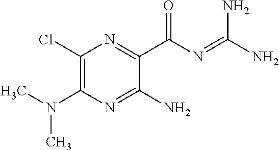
C1(Cl)=C(N(C)C)N=C(N)C(C(N=C(N)N)=O)=N1
